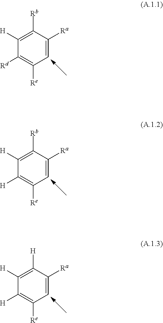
C1([H])=C([Rb])C([Ra])=CC([Re])=C1[Rd].C1([H])=C([Rb])C([Ra])=CC([Re])=C1[H].C1([H])=C([H])C([Ra])=CC([Re])=C1[H]
